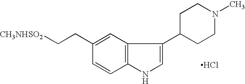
C1(CC[CH3NHSO2])=CC2=C(C=C1)NC=C2C1CCN(C)CC1.Cl
